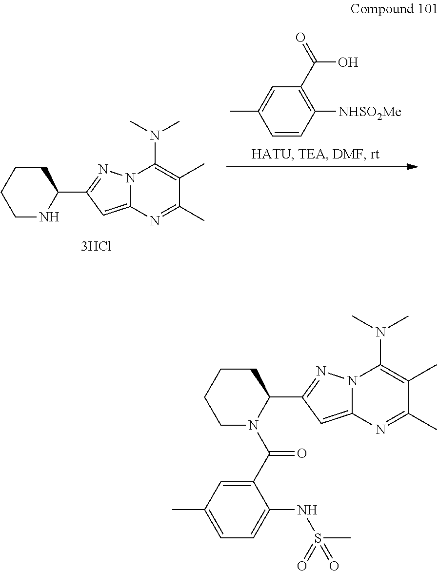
C1=CC([NHSO2Me])=C(C(=O)O)C=C1C.C1C(C2=NN3C(=C2)N=C(C)C(C)=C3N(C)C)NCCC1.C1C(C2=NN3C(=C2)N=C(C)C(C)=C3N(C)C)N(C(C2=CC(C)=CC=C2NS(C)(=O)=O)=O)CCC1
